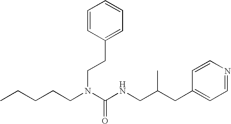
C1=CC(CC(CNC(=O)N(CCC2=CC=CC=C2)CCCCC)C)=CC=N1
